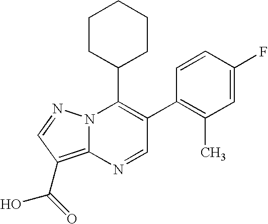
C1(C)=C(C2=C(C3CCCCC3)N3C(=C(C(O)=O)C=N3)N=C2)C=CC(F)=C1
